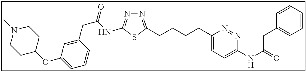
N1=C(CCCCC2=CC=C(NC(=O)CC3=CC=CC=C3)N=N2)SC(NC(CC2=CC(OC3CCN(C)CC3)=CC=C2)=O)=N1
